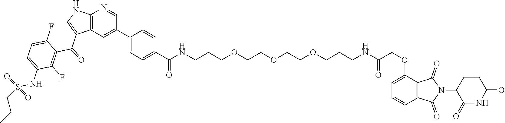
C1(OCC(NCCCOCCOCCOCCCNC(C2=CC=C(C3=CC4=C(N=C3)NC=C4C(=O)C3=C(F)C(NS(CCC)(=O)=O)=CC=C3F)C=C2)=O)=O)=CC=CC2=C1C(=O)N(C1C(=O)NC(=O)CC1)C2=O
